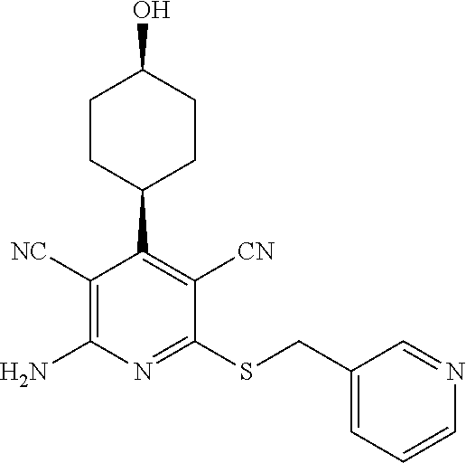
C1([NC])=C(N)N=C(SCC2=CC=CN=C2)C([CN])=C1C1CCC(O)CC1
